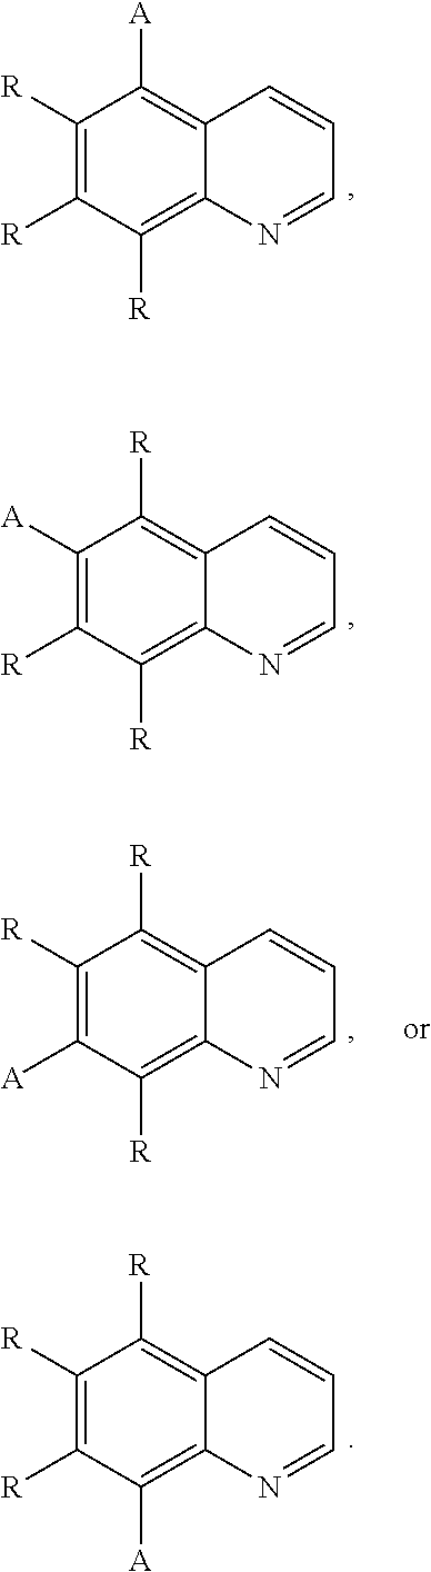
C1([R])=C([R])C([R])=C2C(=C1[A])C=CC=N2.C1([A])=C([R])C([R])=C2C(=C1[R])C=CC=N2.C1([R])=C([A])C([R])=C2C(=C1[R])C=CC=N2.C1([R])=C([R])C([A])=C2C(=C1[R])C=CC=N2
